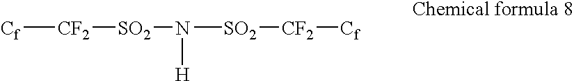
[Cf][CF2][SO2]N([SO2][CF2][Cf])[H]
